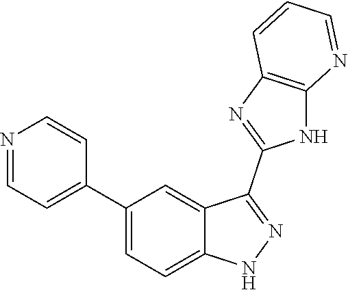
C1(C2=CC=C3C(=C2)C(C2=NC4=C(N2)N=CC=C4)=NN3)=CC=NC=C1
